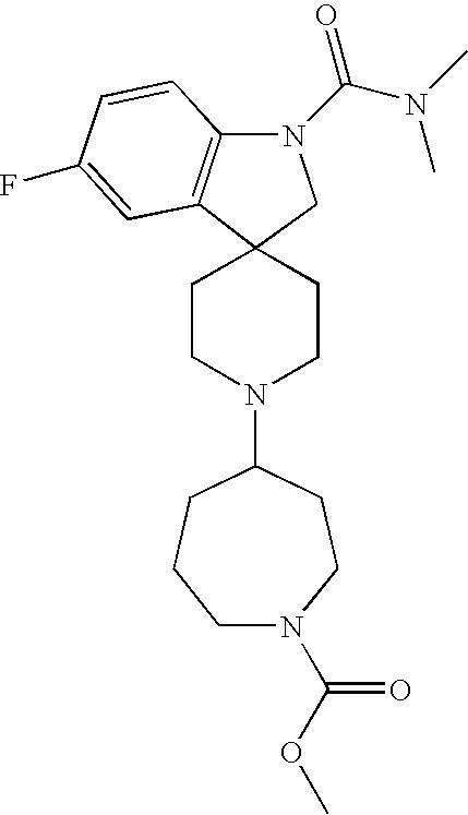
C12(CCN(C3CCN(C(OC)=O)CCC3)CC1)C1=C(N(C(=O)N(C)C)C2)C=CC(F)=C1
